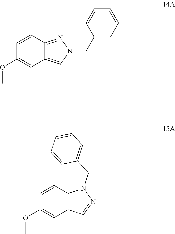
C1=CC2=NN(CC3=CC=CC=C3)C=C2C=C1OC.C1=CC2=C(C=C1OC)C=NN2CC1=CC=CC=C1
